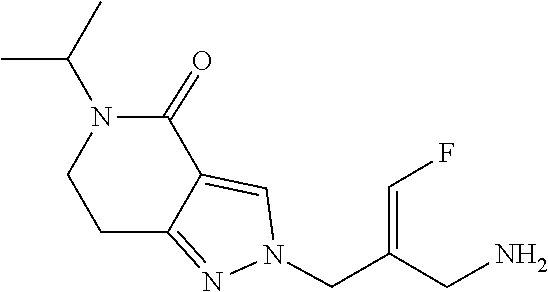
N1(CC(=CF)CN)N=C2CCN(C(C)C)C(=O)C2=C1
